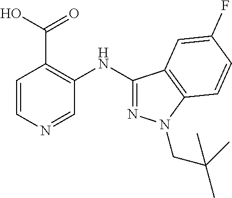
C1=CN=CC(NC2=NN(CC(C)(C)C)C3=C2C=C(F)C=C3)=C1C(O)=O
